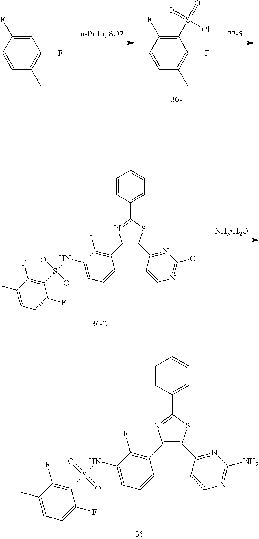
C1(C2=C(F)C(NS(C3=C(F)C(C)=CC=C3F)(=O)=O)=CC=C2)=C(C2=NC(N)=NC=C2)SC(C2=CC=CC=C2)=N1.ClS(C1=C(F)C=CC(C)=C1F)(=O)=O.C1=C(F)C=CC(C)=C1F.[NH3H2O].C1(C2=C(F)C(NS(C3=C(F)C(C)=CC=C3F)(=O)=O)=CC=C2)=C(C2=NC(Cl)=NC=C2)SC(C2=CC=CC=C2)=N1
